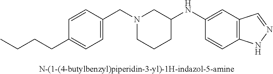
N1(CC2=CC=C(CCCC)C=C2)CCCC(NC2=CC3=C(C=C2)NN=C3)C1
